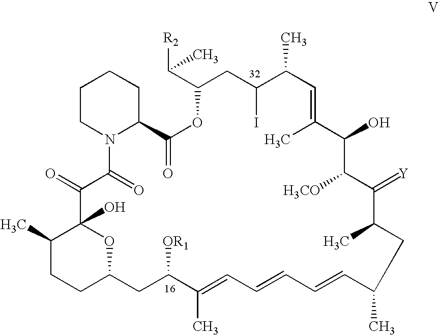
C1CN2C(CC1)C(=O)OC(C([R2])C)CC(I)C(C)C=C(C)C(O)C([H3CO])C(=[Y])C(C)CC(C)C=CC=CC=C(C)C([OR1])CC1CCC(C)C(O)(C(=O)C2=O)O1
